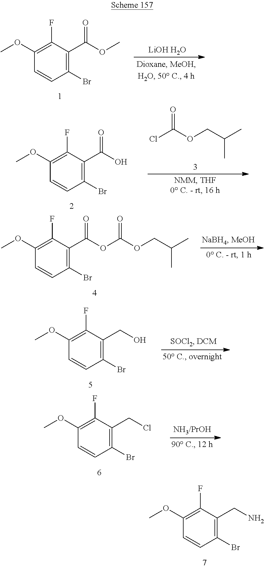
C1(Br)=C(CN)C(F)=C(OC)C=C1.C1(Br)=C(C(OC)=O)C(F)=C(OC)C=C1.[LiOH H2O].C1(Br)=C(C(O)=O)C(F)=C(OC)C=C1.ClC(OCC(C)C)=O.C1(Br)=C(C(=O)OC(OCC(C)C)=O)C(F)=C(OC)C=C1.C1(Br)=C(CO)C(F)=C(OC)C=C1.C1(Br)=C(CCl)C(F)=C(OC)C=C1
